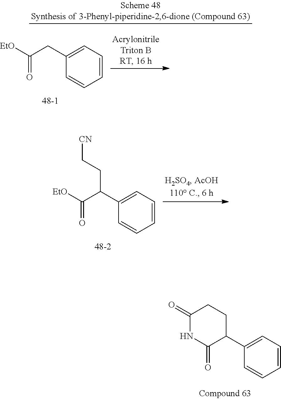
C1=CC=C(CC([EtO])=O)C=C1.C1=CC=C(C(C([EtO])=O)CC[CN])C=C1.C1=CC=C(C2CCC(=O)NC2=O)C=C1
